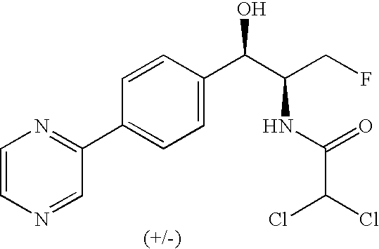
C1=NC=CN=C1C1=CC=C(C(C(CF)NC(C(Cl)Cl)=O)O)C=C1
